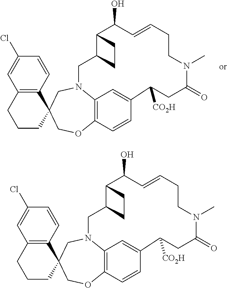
C12=C(CCCC13COC1=C4C=C(C=C1)C([CO2H])CC(=O)N(C)CCC=CC(O)C1C(CN4C3)CC1)C=C(Cl)C=C2.C12=C(CCCC13COC1=C4C=C(C=C1)C([CO2H])CC(=O)N(C)CCC=CC(O)C1C(CN4C3)CC1)C=C(Cl)C=C2
